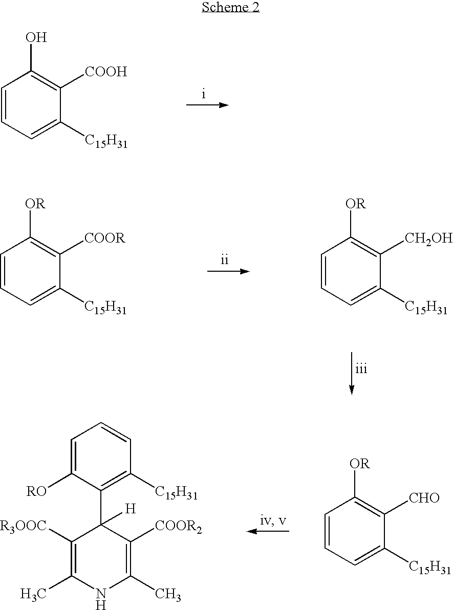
C1=CC=C([C15H31])C([COOH])=C1O.C1=CC=C([C15H31])C([CH2OH])=C1[OR].C1=CC=C([C15H31])C([COOR])=C1[OR].C1=C([RO])C(C2([H])C([R3OOC])=C(C)NC(C)=C2[COOR2])=C([C15H31])C=C1.C1=CC=C([C15H31])C([CHO])=C1[OR]
